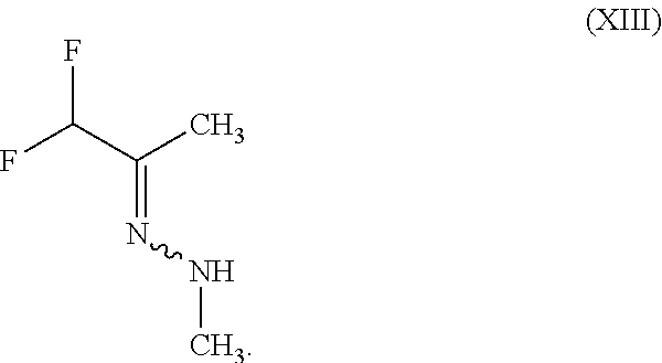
FC(F)C(=NNC)C
